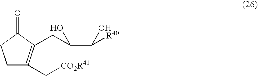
C1C(C[CO2R41])=C(CC(C([R40])O)O)C(=O)C1
